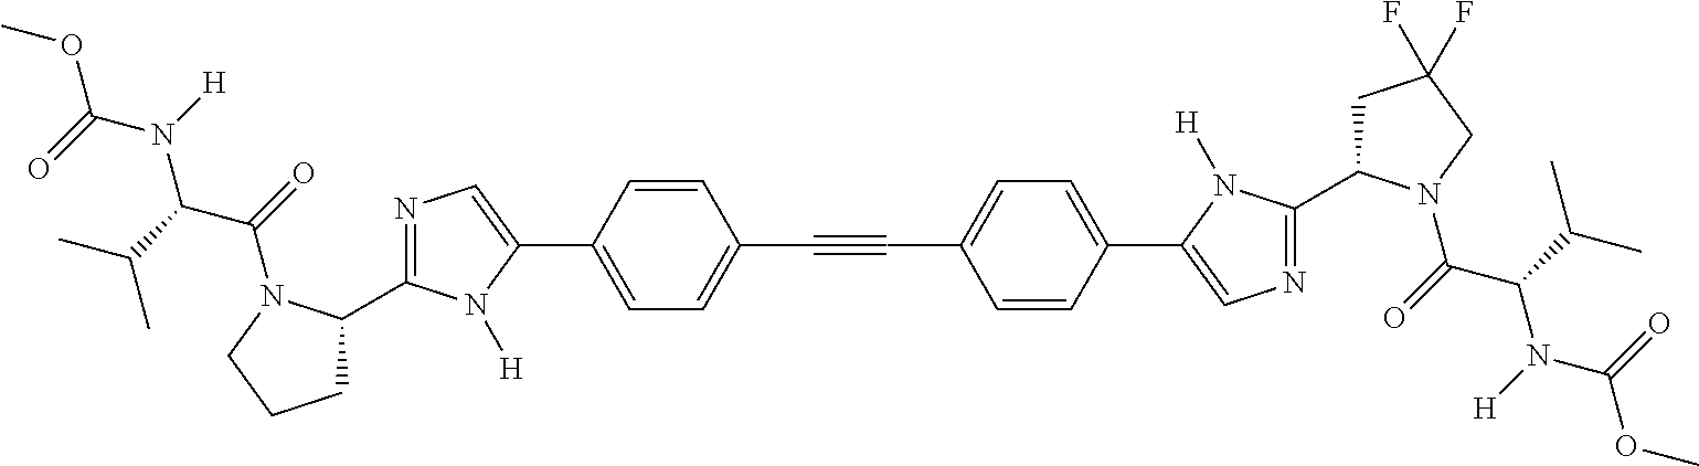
COC(N([H])C(C(C)C)C(=O)N1C(C2=NC=C(C3=CC=C(C#CC4=CC=C(C5=CN=C(C6CC(F)(F)CN6C(=O)C(C(C)C)N([H])C(=O)OC)N5[H])C=C4)C=C3)N2[H])CCC1)=O
